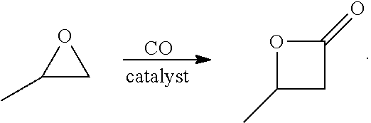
[CO].O1C(C)CC1=O.C1(C)CO1
